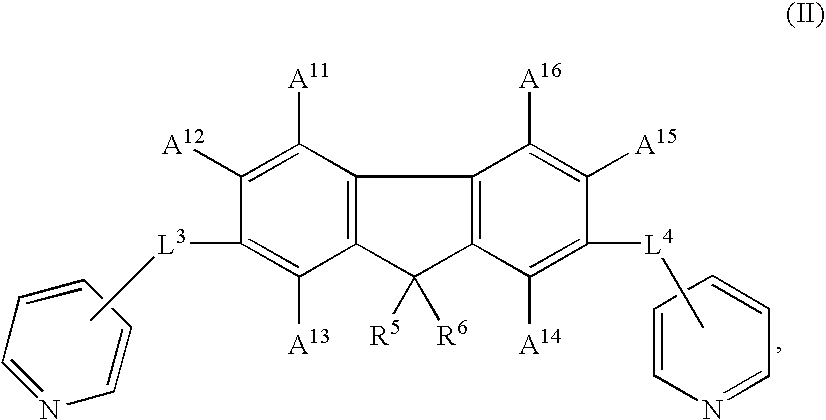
[L3](C1=C([A13])C2=C(C([A11])=C1[A12])C1=C(C2([R5])[R6])C([A14])=C([L4]C)C([A15])=C1[A16])C.C1=CC=CC=N1.N1=CC=CC=C1
